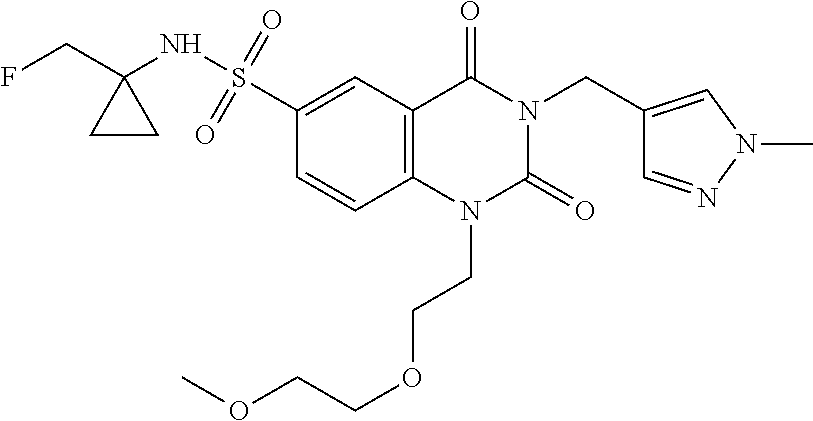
C12=C(C=C(S(NC3(CF)CC3)(=O)=O)C=C1)C(=O)N(CC1=CN(C)N=C1)C(=O)N2CCOCCOC
